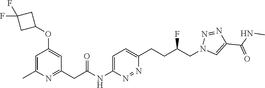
C1(CC(NC2=CC=C(CCC(CN3C=C(C(NC)=O)N=N3)F)N=N2)=O)=NC(C)=CC(OC2CC(F)(F)C2)=C1
